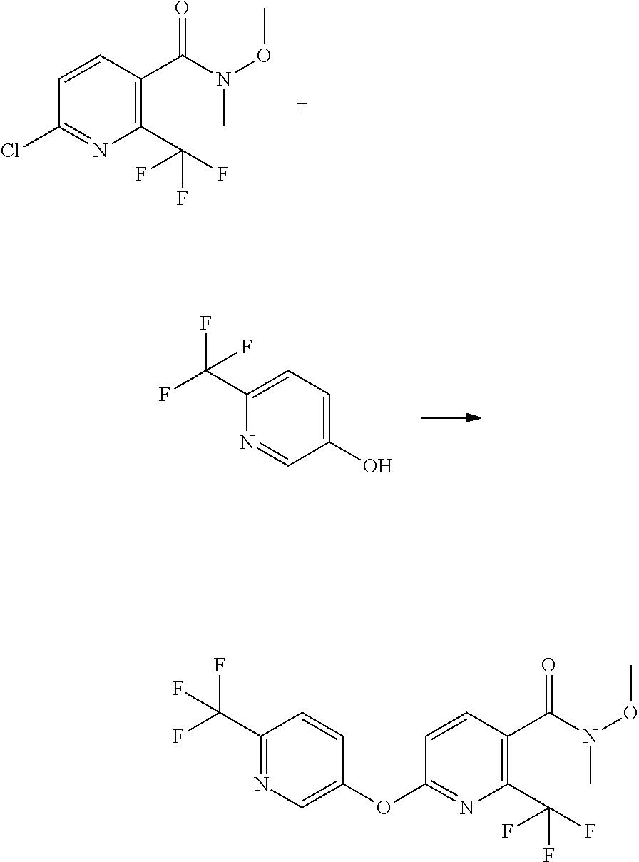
C1=CC(C(=O)N(OC)C)=C(C(F)(F)F)N=C1Cl.C1(C(F)(F)F)=CC=C(O)C=N1.C1(C(F)(F)F)=NC=C(OC2=NC(C(F)(F)F)=C(C(=O)N(OC)C)C=C2)C=C1
